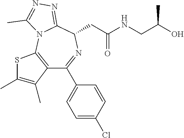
C12=C(N3C(=NN=C3C)C(CC(NCC(O)C)=O)N=C1C1=CC=C(Cl)C=C1)SC(C)=C2C
